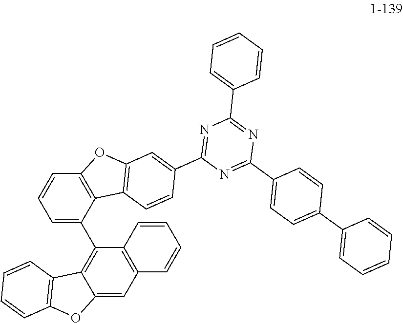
C12=C(C(C3=C4C(=CC5=C3C=CC=C5)OC3=C4C=CC=C3)=CC=C1)C1=C(O2)C=C(C2=NC(C3=CC=CC=C3)=NC(C3=CC=C(C4=CC=CC=C4)C=C3)=N2)C=C1
